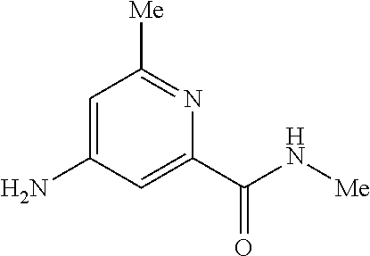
C1=C(N)C=C(C(N[Me])=O)N=C1[Me]
